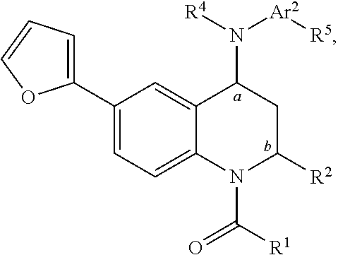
C1(C2=CC=C3C(=C2)C(N([R4])[Ar2][R5])CC([R2])N3C([R1])=O)=CC=CO1
